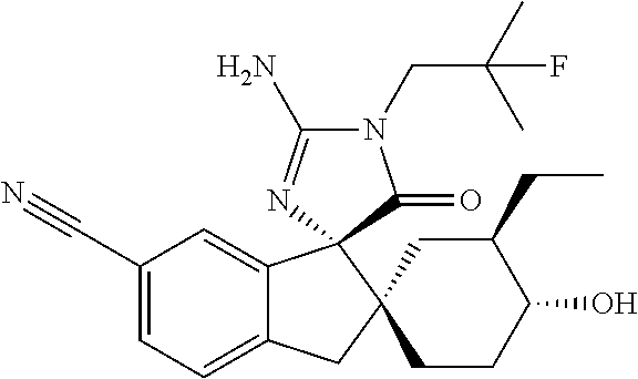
C1(C#N)=CC=C2C(=C1)C1(C3(C2)CCC(O)C(CC)C3)N=C(N)N(CC(C)(C)F)C1=O
